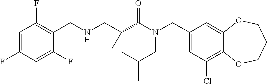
C1(CN(C(=O)C(CNCC2=C(F)C=C(F)C=C2F)C)CC(C)C)=CC(Cl)=C2C(=C1)OCCCO2
